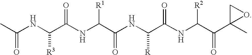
CC(NC(C(NC(C(NC(C(NC(C(C1(C)OC1)=O)[R2])=O)[R])=O)[R1])=O)[R3])=O
